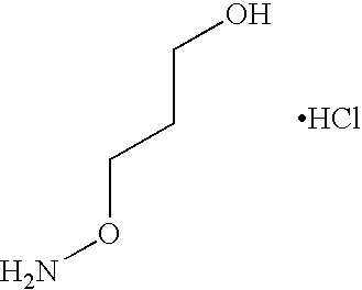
C(O)CCON.Cl
